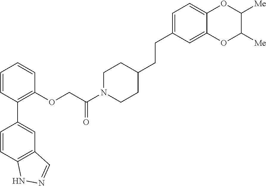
C1=CC(C2=CC3=C(C=C2)NN=C3)=C(OCC(N2CCC(CCC3=CC=C4C(=C3)OC([Me])C([Me])O4)CC2)=O)C=C1
